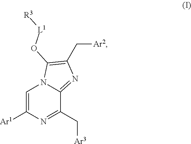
C1=C([Ar1])N=C(C[Ar3])C2=NC(C[Ar2])=C(O[L1][R3])N12
